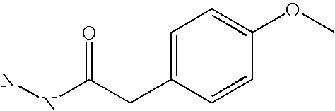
C1=C(CC(NN)=O)C=CC(OC)=C1
